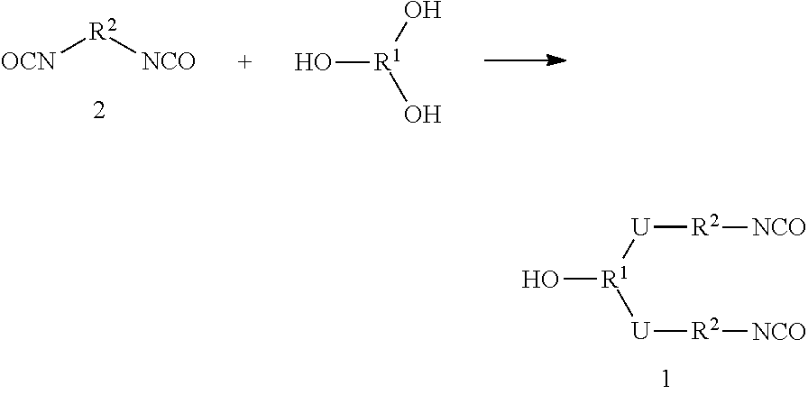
[OCN][R2][NCO].O[R1](O)O.O[R1]([U][R2][NCO])[U][R2][NCO]
